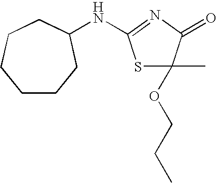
S1C(OCCC)(C)C(=O)N=C1NC1CCCCCC1
